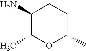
C1(N)C(C)OC(C)CC1
